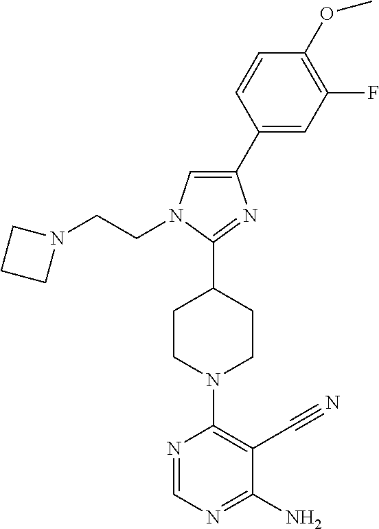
C1(C2=CC(F)=C(OC)C=C2)=CN(CCN2CCC2)C(C2CCN(C3=C(C#N)C(N)=NC=N3)CC2)=N1
